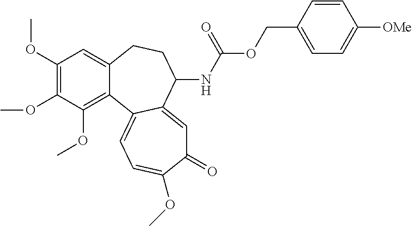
C1(OC)=C(OC)C(OC)=C2C(=C1)CCC(NC(OCC1=CC=C([OMe])C=C1)=O)C1=CC(=O)C(OC)=CC=C21
